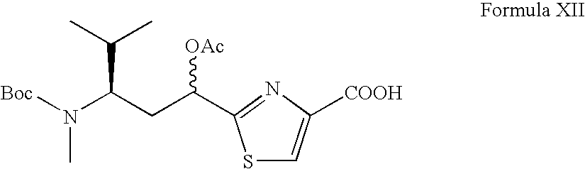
S1C=C([COOH])N=C1C(CC(N(C)[Boc])C(C)C)[OAc]
